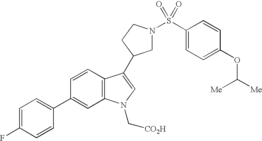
C1N(S(C2=CC=C(OC([Me])[Me])C=C2)(=O)=O)CCC1C1=CN(C[CO2H])C2=C1C=CC(C1=CC=C(F)C=C1)=C2
